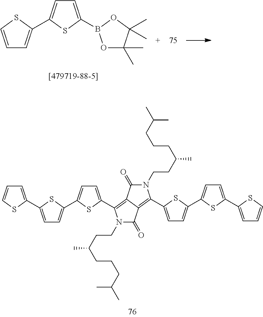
C1=CSC(C2=CC=C(B3OC(C)(C)C(C)(C)O3)S2)=C1.C1=C(C2=CC=C(C3=CC=C(C4=C5C(=C(C6=CC=C(C7=CC=C(C8=CC=CS8)S7)S6)N(CCC(C)CCCC(C)C)C5=O)C(=O)N4CCC(C)CCCC(C)C)S3)S2)SC=C1
